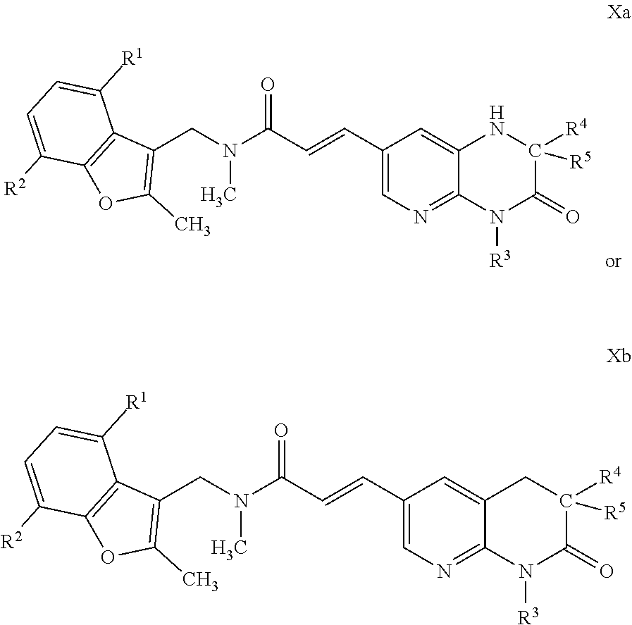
C1([R4])([R5])C(=O)N([R3])C2=NC=C(C=CC(N(C)CC3=C(C)OC4=C3C([R1])=CC=C4[R2])=O)C=C2N1.C1([R4])([R5])C(=O)N([R3])C2=NC=C(C=CC(N(C)CC3=C(C)OC4=C3C([R1])=CC=C4[R2])=O)C=C2C1
